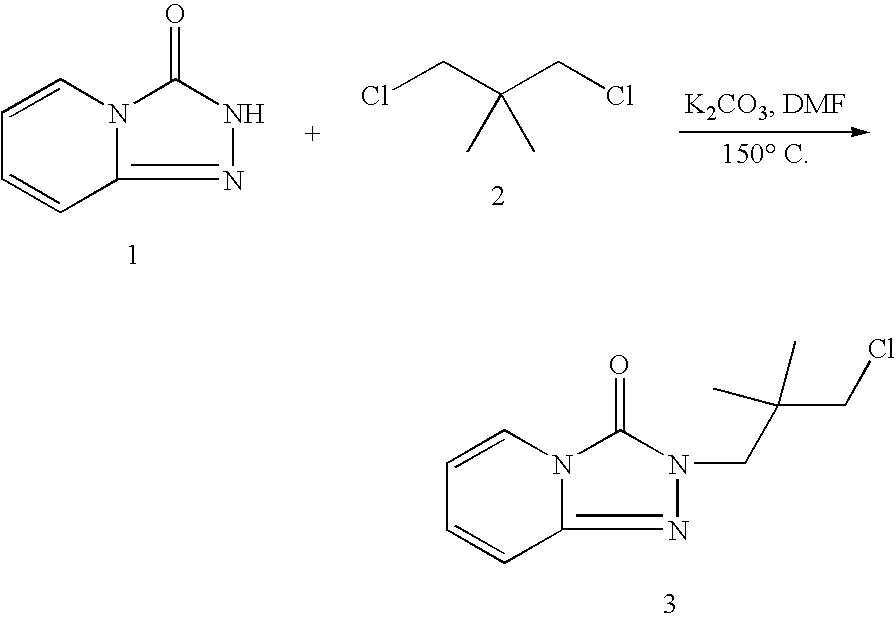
ClCC(CCl)(C)C.C1=CN2C(=O)NN=C2C=C1.C1=CN2C(=O)N(CC(CCl)(C)C)N=C2C=C1
